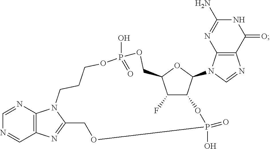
C1=NC2=C(C=N1)N=C1N2CCCOP(O)(=O)OCC2OC(N3C=NC4=C3N=C(N)NC4=O)C(C2F)OP(O)(=O)OC1
